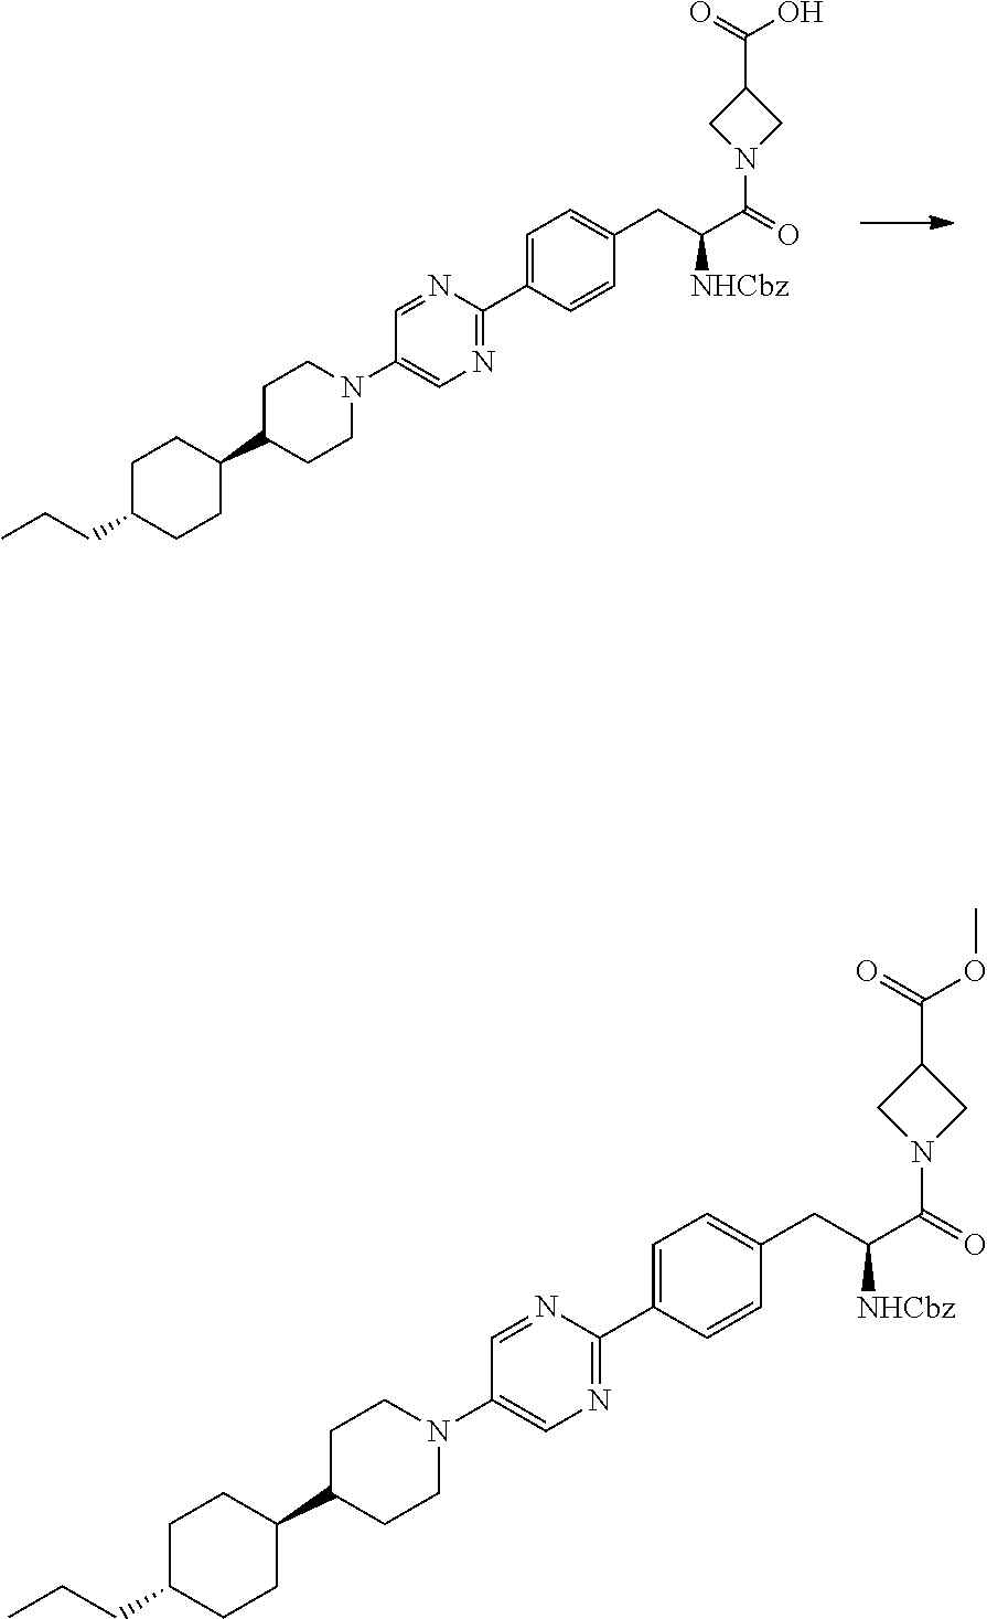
C1C(CCC)CCC(C2CCN(C3=CN=C(C4=CC=C(CC(C(=O)N5CC(C(=O)O)C5)[NHCbz])C=C4)N=C3)CC2)C1.C1C(CCC)CCC(C2CCN(C3=CN=C(C4=CC=C(CC(C(=O)N5CC(C(=O)OC)C5)[NHCbz])C=C4)N=C3)CC2)C1
